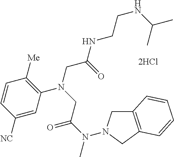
C1=C([NC])C=CC([Me])=C1N(CC(NCCNC(C)C)=O)CC(N(C)N1CC2=C(C1)C=CC=C2)=O.[2HCl]
